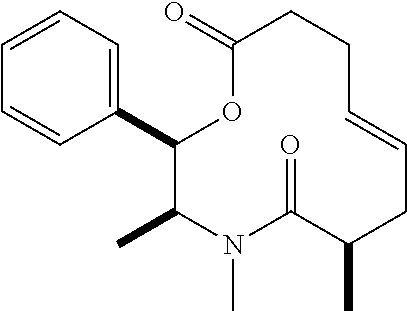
C1=CC=C(C2C(C)N(C)C(=O)C(C)CC=CCCC(=O)O2)C=C1
